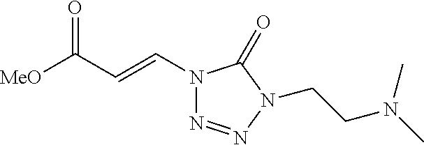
[MeO]C(C=CN1N=NN(CCN(C)C)C1=O)=O
